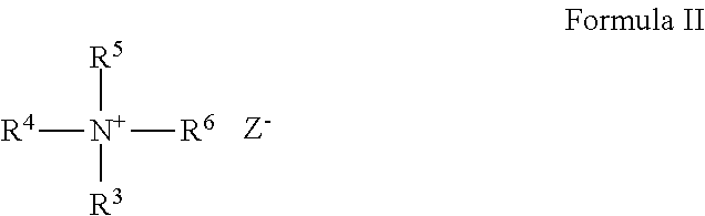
[R4][N+]([R6])([R5])[R3]
